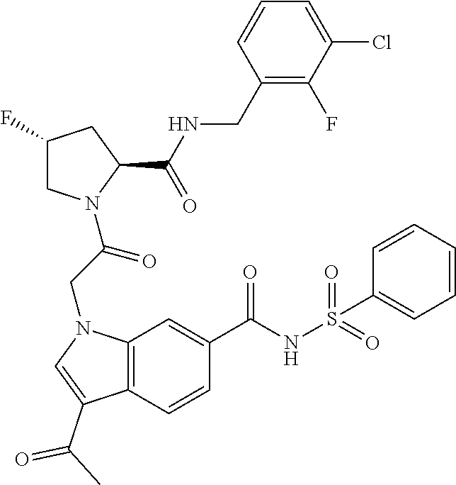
N(C(C1CC(F)CN1C(CN1C2=C(C(C(C)=O)=C1)C=CC(C(=O)NS(=O)(=O)C1=CC=CC=C1)=C2)=O)=O)CC1=C(F)C(Cl)=CC=C1
